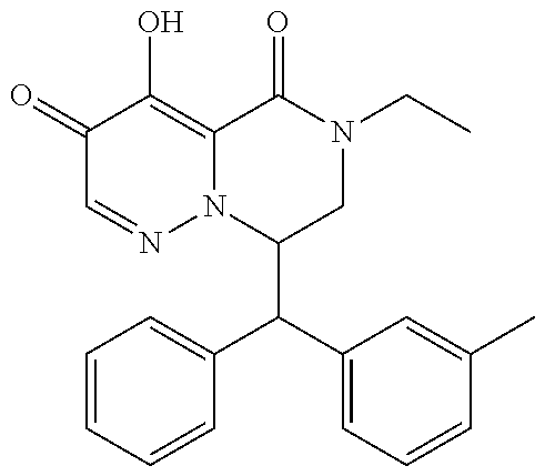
C1(C(C2=CC=CC(C)=C2)C2=CC=CC=C2)CN(CC)C(=O)C2=C(O)C(=O)C=NN12
